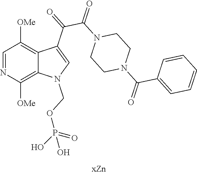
C1=NC([OMe])=C2C(=C1[OMe])C(C(=O)C(N1CCN(C(=O)C3=CC=CC=C3)CC1)=O)=CN2COP(O)(=O)O
